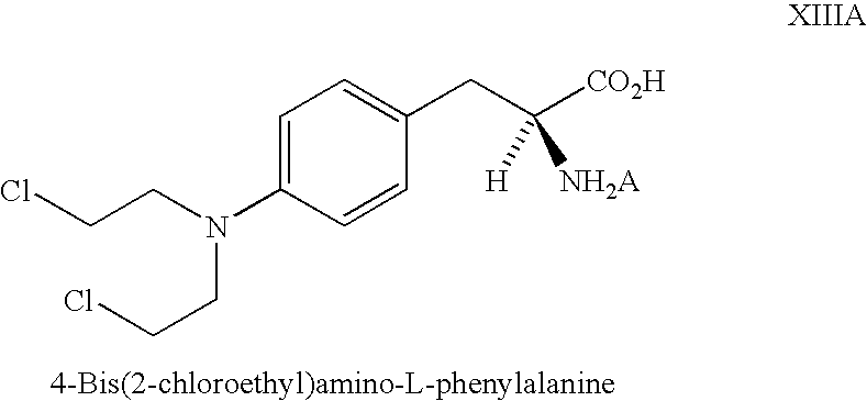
C1=C(N(CCCl)CCCl)C=CC(CC([CO2H])([H])[NH2A])=C1
